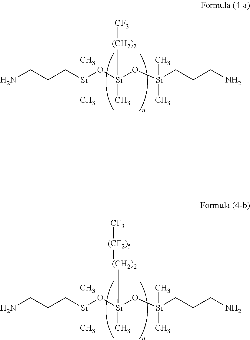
NCCC[Si](O[Si](O[Si](CCCN)(C)C)([(CH2)2][CF3])C)(C)C.NCCC[Si](O[Si](O[Si](CCCN)(C)C)(C)[(CH2)2][(CF2)5][CF3])(C)C
